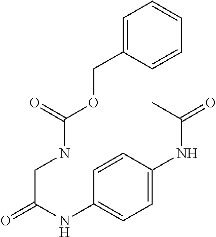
C1=CC(NC(=O)CNC(=O)OCC2=CC=CC=C2)=CC=C1NC(C)=O
